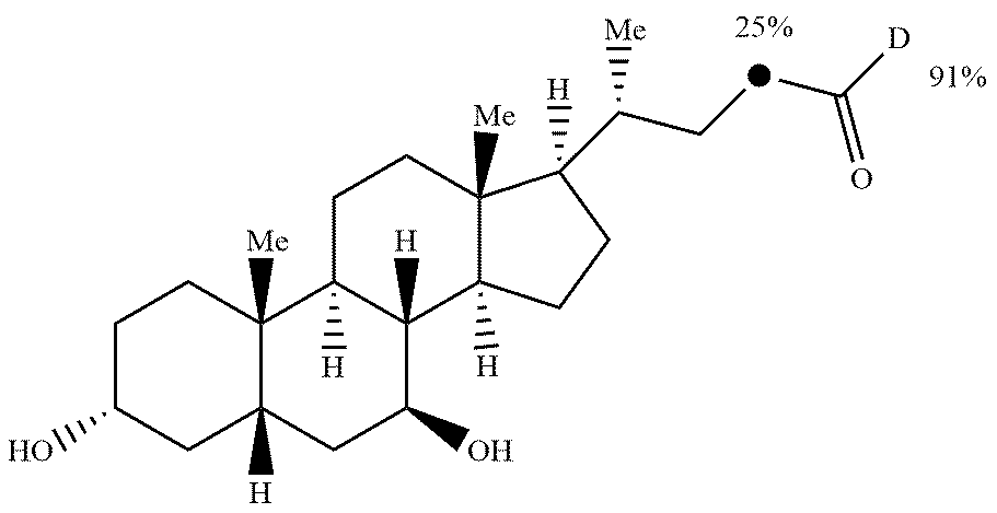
C1C(O)CC2([H])C([Me])(C1)C1([H])C([H])(C(O)C2)C2([H])C([Me])(CC1)C(C(C[d]C([D])=O)[Me])([H])CC2
